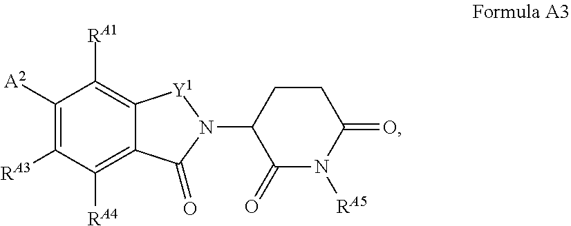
C1([A2])=C([RA3])C([RA4])=C2C(=C1[RA1])[Y1]N(C1C(=O)N([RA5])C(=O)CC1)C2=O
